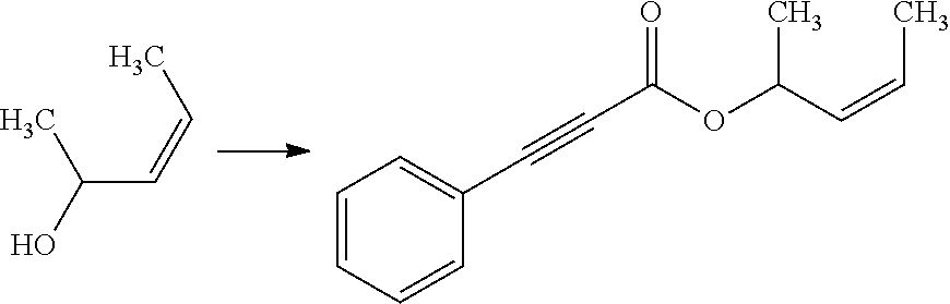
C(C=CC)(C)O.C1=CC=CC(C#CC(OC(C=CC)C)=O)=C1
